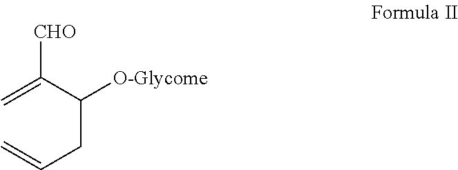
C=C(C(CC=C)[O-Glycome])[CHO]
